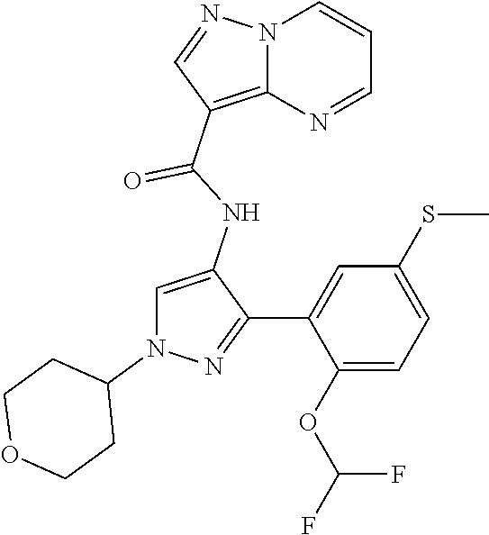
C1=C(NC(=O)C2=C3N(C=CC=N3)N=C2)C(C2=CC(SC)=CC=C2OC(F)F)=NN1C1CCOCC1
